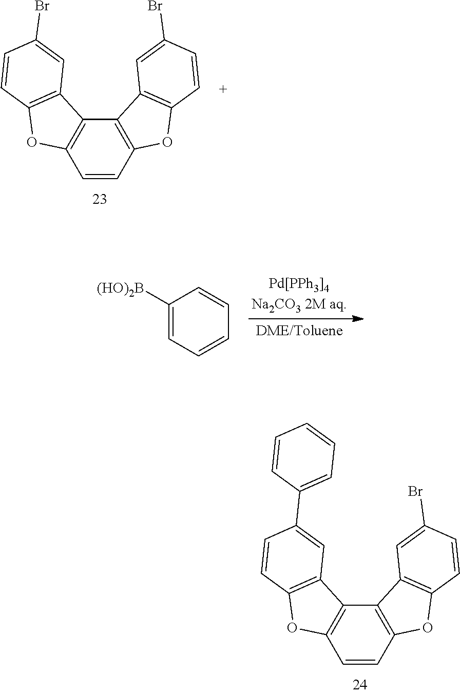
C1=CC2=C(C3=C1OC1=C3C=C(Br)C=C1)C1=C(O2)C=CC(Br)=C1.C1=CC2=C(C3=C1OC1=C3C=C(C3=CC=CC=C3)C=C1)C1=C(O2)C=CC(Br)=C1.C1([(HO)2B])=CC=CC=C1
